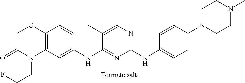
C1(NC2=CC=C(N3CCN(C)CC3)C=C2)=NC=C(C)C(NC2=CC3=C(C=C2)OCC(=O)N3CCF)=N1
